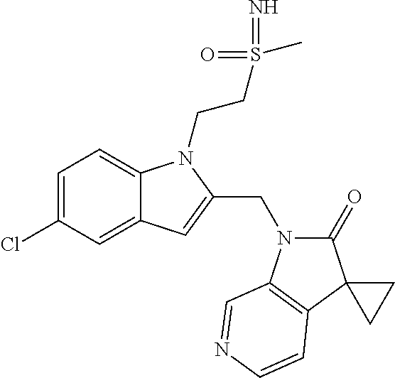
C1=C(Cl)C=C2C(=C1)N(CCS(=N)(=O)C)C(CN1C(=O)C3(C4=C1C=NC=C4)CC3)=C2
